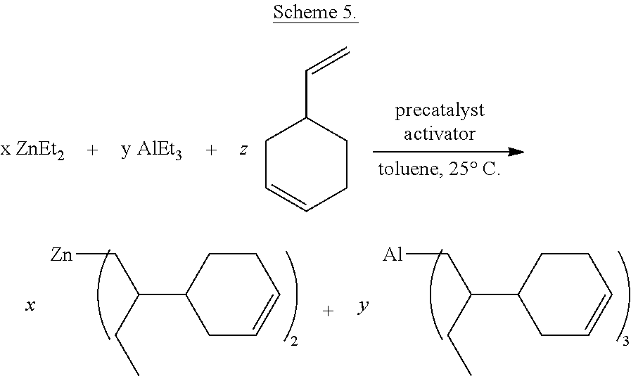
C1C=CCCC1C=C.C1CC(C(CC)C[Zn])CC=C1.C1CC(C(CC)C[Al])CC=C1
